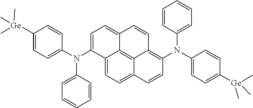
C12=CC=C3C4=C1C(=CC=C2N(C1=CC=C([Ge](C)(C)C)C=C1)C1=CC=CC=C1)C=CC4=C(N(C1=CC=C([Ge](C)(C)C)C=C1)C1=CC=CC=C1)C=C3
